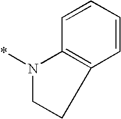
N1(*)CCC2=C1C=CC=C2
